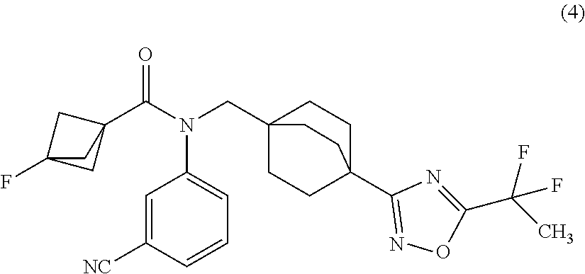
C1=C([NC])C=CC=C1N(CC12CCC(C3=NOC(C(C)(F)F)=N3)(CC1)CC2)C(C12CC(F)(C1)C2)=O
